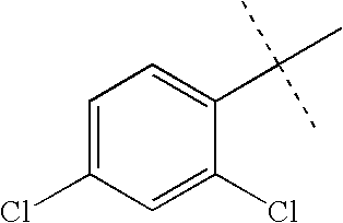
C1=C(Cl)C=C(Cl)C(C(C)(C)C)=C1
